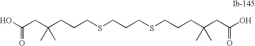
C(CCSCCCSCCCC(CC(O)=O)(C)C)C(CC(O)=O)(C)C
